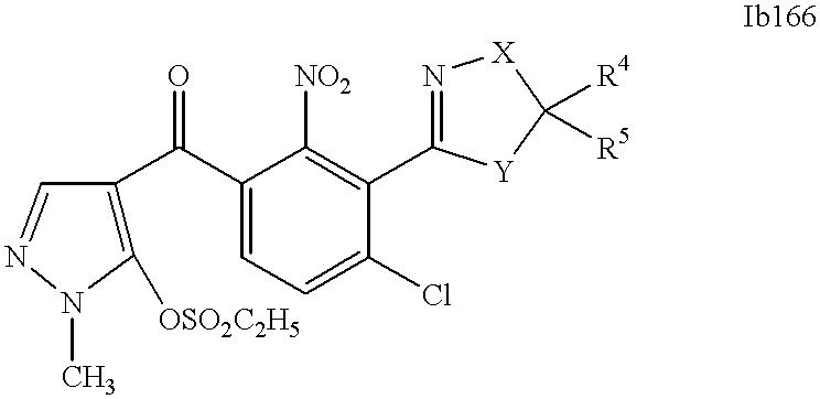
C1([OSO2C2H5])=C(C(C2=CC=C(Cl)C(C3=N[X]C([R4])([R5])[Y]3)=C2[NO2])=O)C=NN1C
